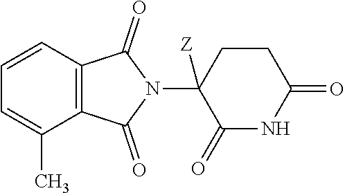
N1C(=O)CCC(N2C(=O)C3=C(C=CC=C3C)C2=O)([Z])C1=O
